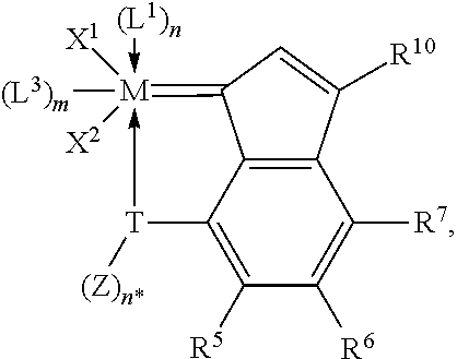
C12=C3C(=C([R5])C([R6])=C1[R7])[T]([(Z)n*])->[M](-[(L1)n])([X1])([(L3)m])([X2])=C3C=C2[R10]
